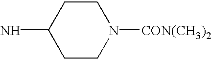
C1CN([CON(CH3)2])CCC1N
